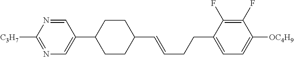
C1CC(C2=CN=C([C3H7])N=C2)CCC1C=CCCC1=CC=C([OC4H9])C(F)=C1F
